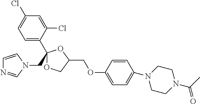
C1=C(C2(CN3C=NC=C3)OCC(COC3=CC=C(N4CCN(C(C)=O)CC4)C=C3)O2)C(Cl)=CC(Cl)=C1
